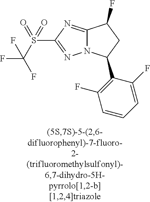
C12=NC(S(C(F)(F)F)(=O)=O)=NN1C(C1=C(F)C=CC=C1F)CC2F
